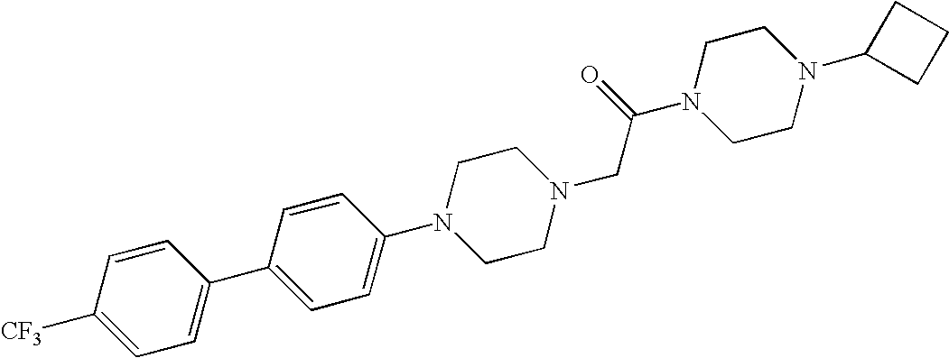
C1=C(C2=CC=C(N3CCN(CC(N4CCN(C5CCC5)CC4)=O)CC3)C=C2)C=CC([CF3])=C1
